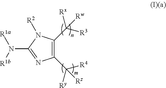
C1(C([R4])([Ry])[Rz])=C(C([R3])([Rx])[Rw])N([R2])C(N([R1b])[R1a])=N1
